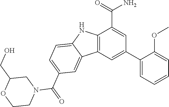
C1(C2=CC3=C(C(C(N)=O)=C2)NC2=CC=C(C(N4CC(CO)OCC4)=O)C=C32)=CC=CC=C1OC
